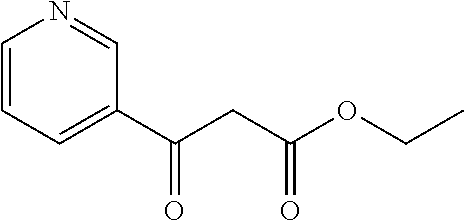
C1=CC=C(C(CC(OCC)=O)=O)C=N1
